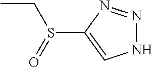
N1N=NC(S(=O)CC)=C1
